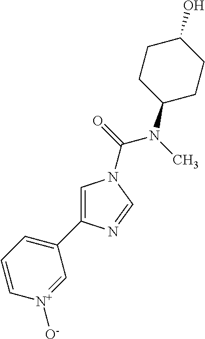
C1=C(C2=CC=C[N+]([O-])=C2)N=CN1C(=O)N(C)C1CCC(O)CC1
